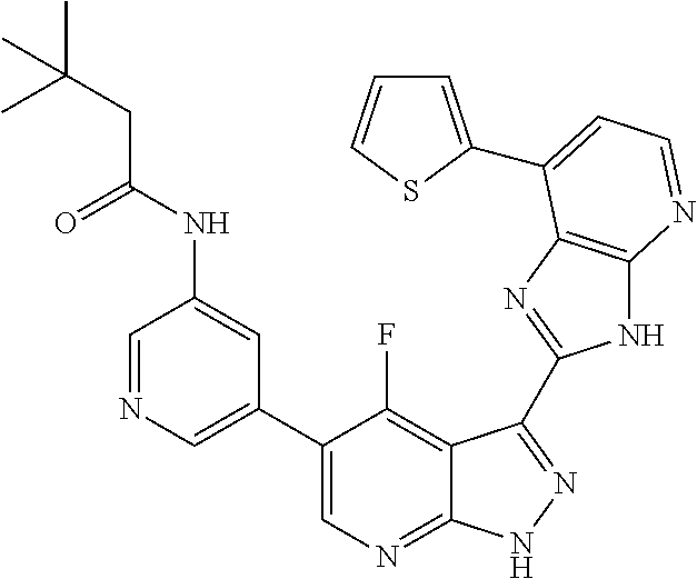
C1=NC=C(C2=CN=C3C(=C2F)C(C2=NC4=C(N2)N=CC=C4C2=CC=CS2)=NN3)C=C1NC(CC(C)(C)C)=O
